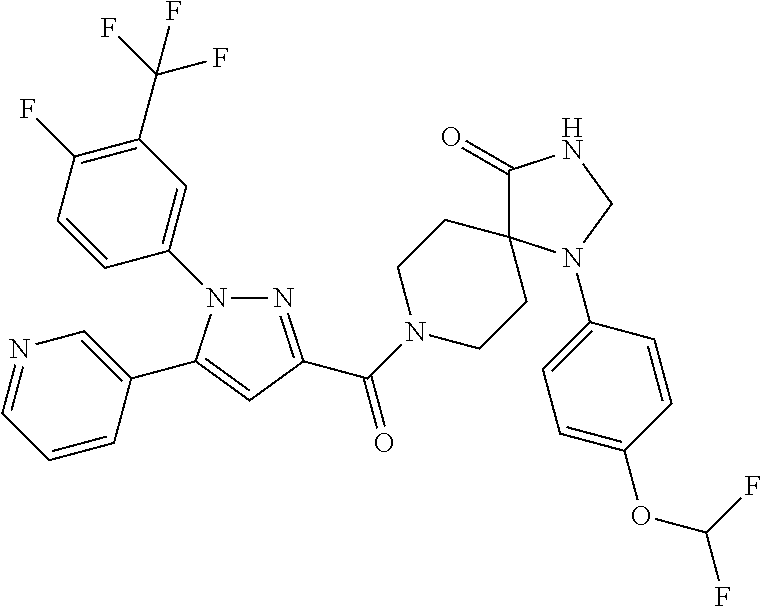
N1(C2=CC(C(F)(F)F)=C(F)C=C2)N=C(C(N2CCC3(CC2)C(=O)NCN3C2=CC=C(OC(F)F)C=C2)=O)C=C1C1=CN=CC=C1
